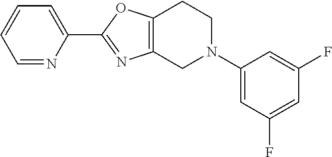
C1=NC(C2=NC3=C(O2)CCN(C2=CC(F)=CC(F)=C2)C3)=CC=C1
